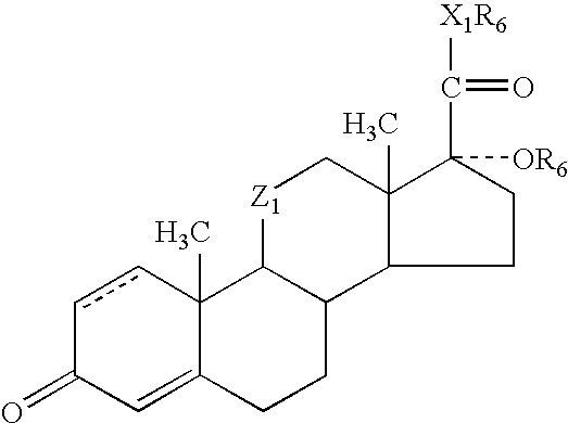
c1cC2(C)C(=CC1=O)CCC1C2[Z1]CC2(C)C1CCC2(C([X1R6])=O)[OR6]
